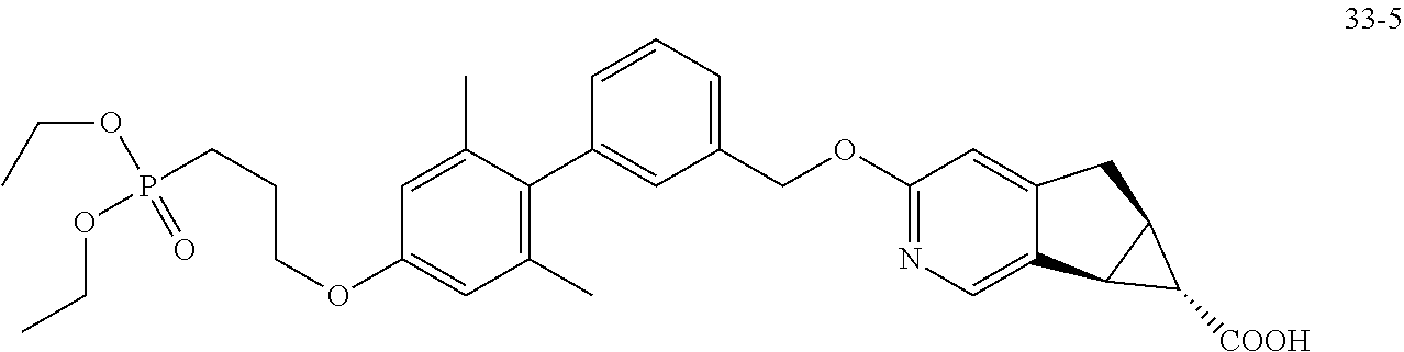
C1(OCCCP(OCC)(OCC)=O)=CC(C)=C(C2=CC(COC3=NC=C4C(=C3)CC3C4C3[COOH])=CC=C2)C(C)=C1
